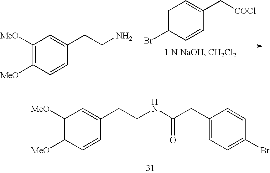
C1=C(Br)C=CC(C[COCl])=C1.C1([MeO])=C([MeO])C=CC(CCN)=C1.C1([MeO])=C([MeO])C=CC(CCNC(CC2=CC=C(Br)C=C2)=O)=C1
